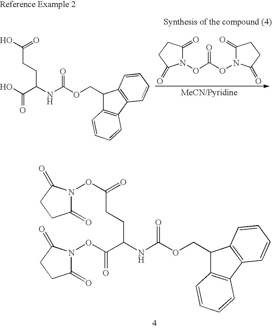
C1(COC(NC(CCC(O)=O)C(O)=O)=O)C2=C(C3=C1C=CC=C3)C=CC=C2.N1(OC(ON2C(=O)CCC2=O)=O)C(=O)CCC1=O.C1(COC(NC(CCC(ON2C(=O)CCC2=O)=O)C(ON2C(=O)CCC2=O)=O)=O)C2=C(C3=C1C=CC=C3)C=CC=C2
